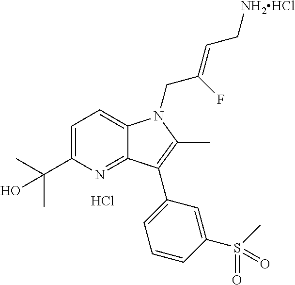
C1=C(C(C)(C)O)N=C2C(=C1)N(CC(F)=CC[NH2HCl])C(C)=C2C1=CC=CC(S(C)(=O)=O)=C1.Cl
